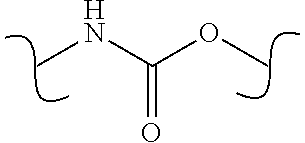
O(C)C(NC)=O
